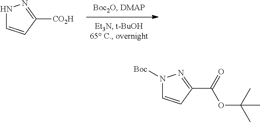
N1C=CC([CO2H])=N1.N1([Boc])C=CC(C(=O)OC(C)(C)C)=N1
